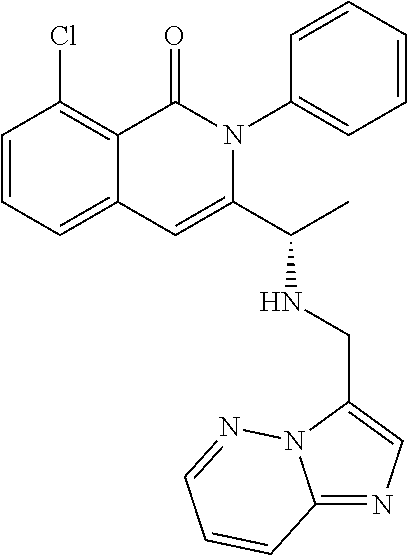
C12=CC=CC(Cl)=C1C(=O)N(C1=CC=CC=C1)C(C(NCC1=CN=C3N1N=CC=C3)C)=C2
